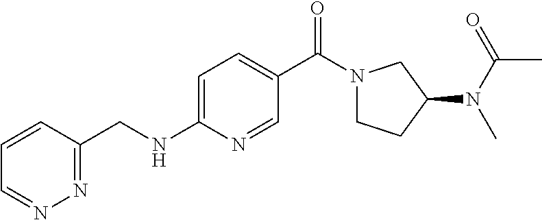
C1=CC(CNC2=CC=C(C(N3CCC(N(C(=O)C)C)C3)=O)C=N2)=NN=C1
